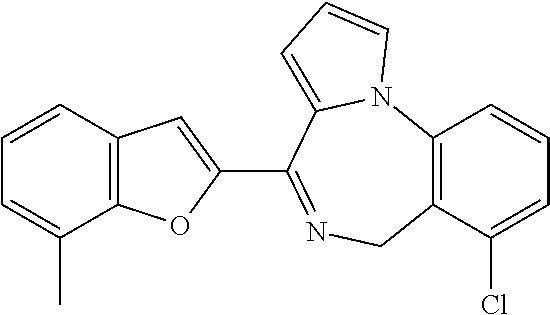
C12=C(C(Cl)=CC=C1)CN=C(C1=CC3=C(O1)C(C)=CC=C3)C1=CC=CN21
